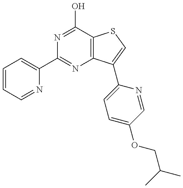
C1=CC=NC(C2=NC3=C(C(O)=N2)SC=C3C2=CC=C(OCC(C)C)C=N2)=C1
